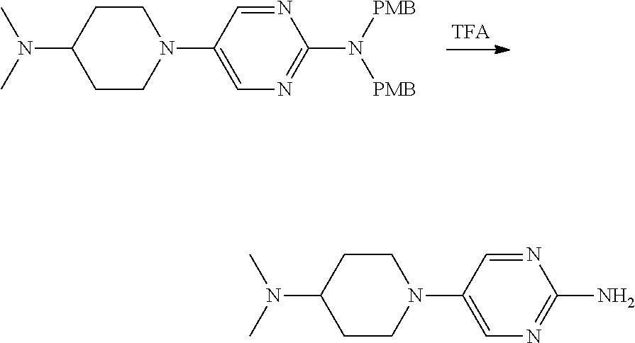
C1(N2CCC(N(C)C)CC2)=CN=C(N([PMB])[PMB])N=C1.C1(N2CCC(N(C)C)CC2)=CN=C(N)N=C1
